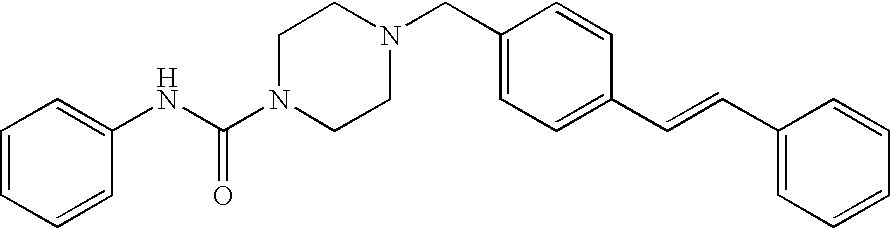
C1=CC=CC(NC(N2CCN(CC3=CC=C(C=CC4=CC=CC=C4)C=C3)CC2)=O)=C1
